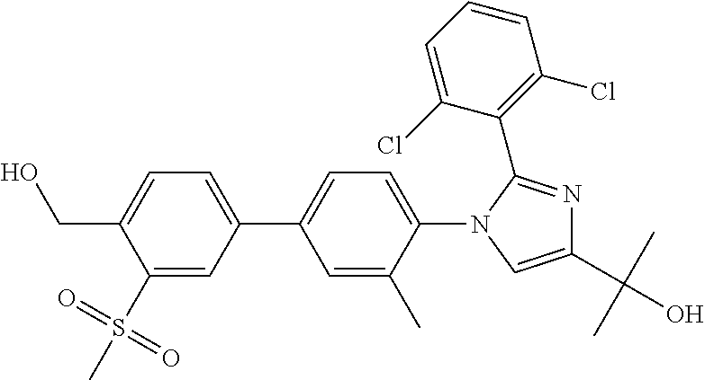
C1=C(CO)C(S(C)(=O)=O)=CC(C2=CC=C(N3C(C4=C(Cl)C=CC=C4Cl)=NC(C(C)(C)O)=C3)C(C)=C2)=C1
